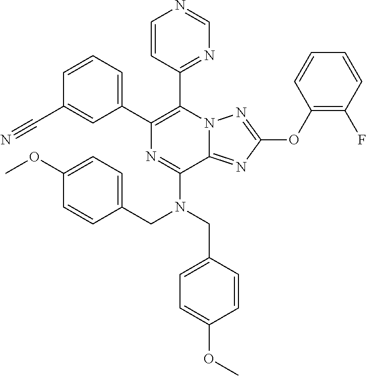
C1=CC=C(C2=C(C3=NC=NC=C3)N3C(=NC(OC4=C(F)C=CC=C4)=N3)C(N(CC3=CC=C(OC)C=C3)CC3=CC=C(OC)C=C3)=N2)C=C1C#N
